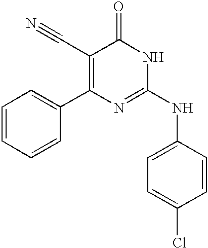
C1=CC=CC(C2=C(C#N)C(=O)NC(NC3=CC=C(Cl)C=C3)=N2)=C1
